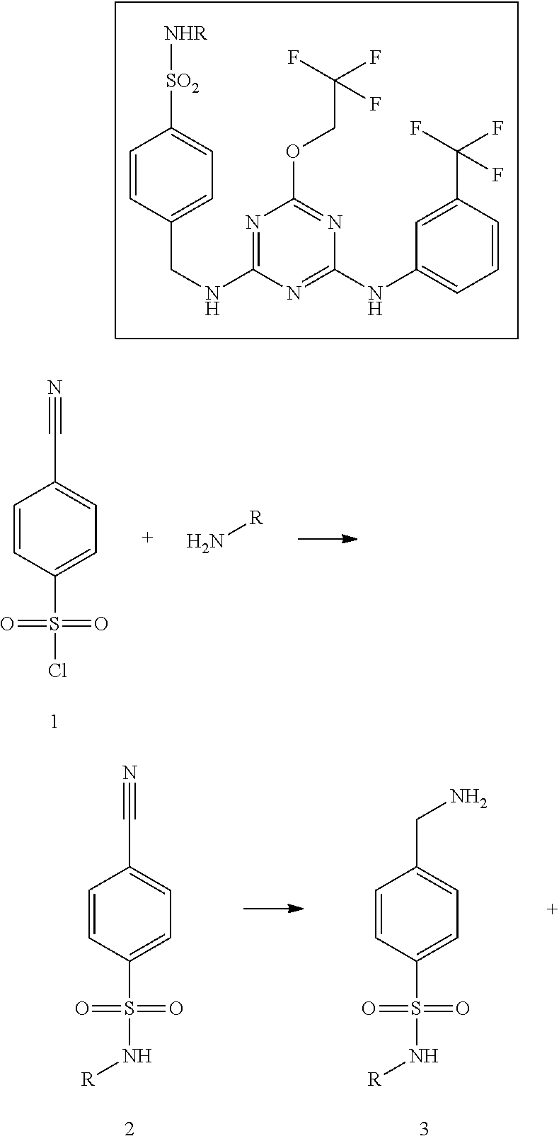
C1=CC(CNC2=NC(OCC(F)(F)F)=NC(NC3=CC=CC(C(F)(F)F)=C3)=N2)=CC=C1[SO2][NHR].C1=CC(S(=O)(=O)Cl)=CC=C1C#N.N[R].C1=CC(S(=O)(=O)N[R])=CC=C1C#N.C1=CC(S(=O)(=O)N[R])=CC=C1CN
